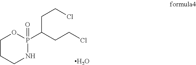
C1CCNP(=O)(C(CCCl)CCCl)O1.O
